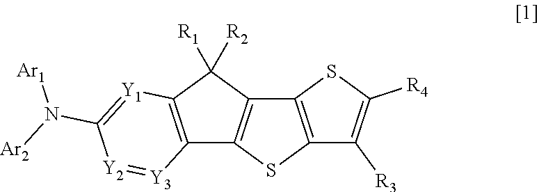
C12=C(SC3=C1SC([R4])=C3[R3])C1=C(C2([R2])[R1])[Y1]=C(N([Ar2])[Ar1])[Y2]=[Y3]1
